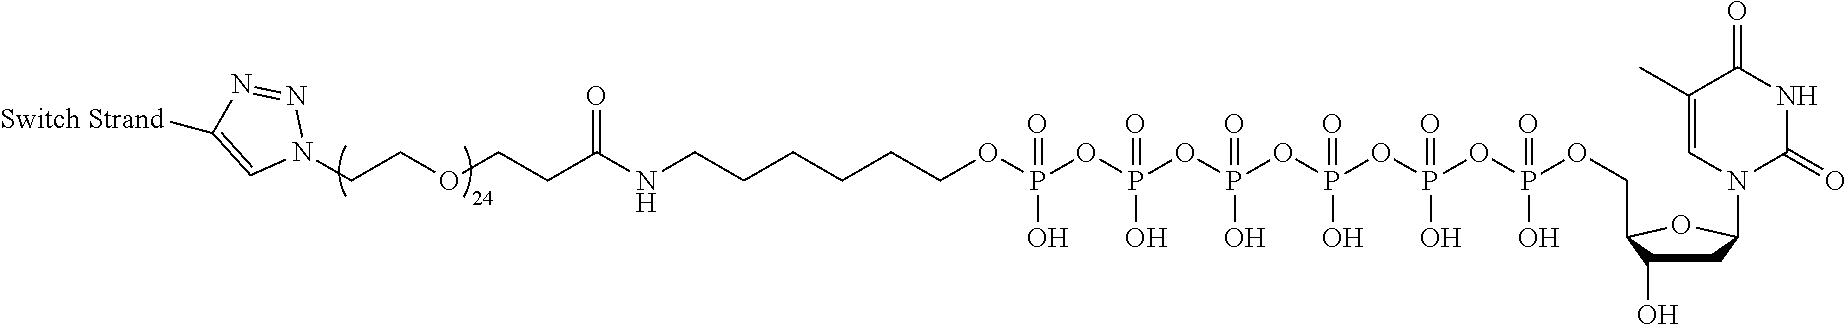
C1C(O)C(COP(=O)(O)OP(OP(OP(OP(OP(OCCCCCCNC(CCOCCN2N=NC([Switch Strand])=C2)=O)(=O)O)(=O)O)(=O)O)(=O)O)(=O)O)OC1N1C(=O)NC(=O)C(C)=C1
